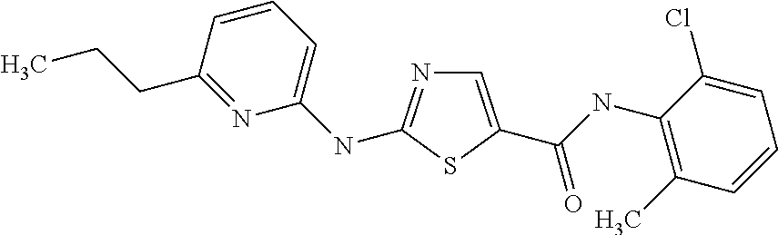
C1=C(C(NC2=C(C)C=CC=C2Cl)=O)SC(NC2=CC=CC(CCC)=N2)=N1
